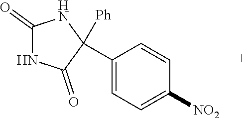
C1(=O)NC(=O)C(C2=CC=C([NO2])C=C2)([Ph])N1
